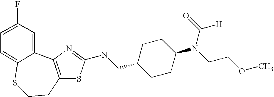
N(CC1CCC(N(C(=O)[H])CCOC)CC1)C1=NC2=C(S1)CCSC1=CC=C(F)C=C21
